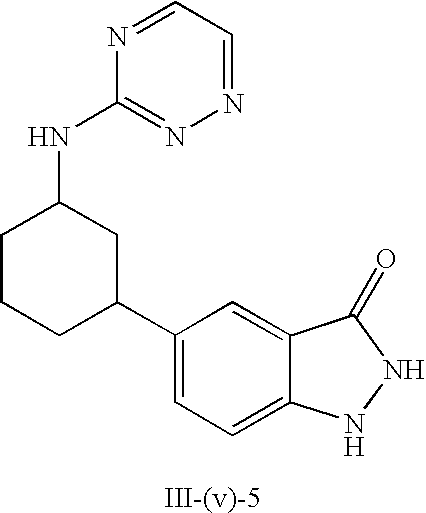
C1(C2CC(NC3=NN=CC=N3)CCC2)=CC=C2C(=C1)C(=O)NN2
